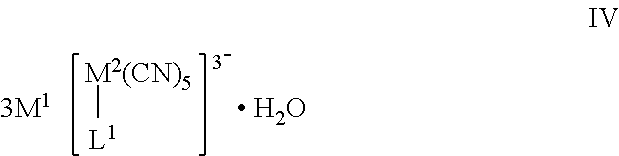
[M2(CN)5][L1].[ H2O]
